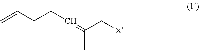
C=CCCC=C(C[X])C
